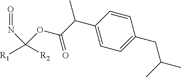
C1=CC(C(C)C(=O)OC(N=O)([R2])[R1])=CC=C1CC(C)C
